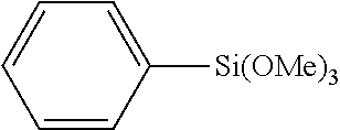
C1=CC([Si(OMe)3])=CC=C1
